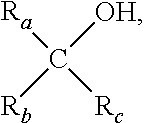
[Ra]C([Rc])([OH])[Rb]
